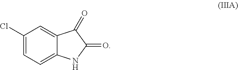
C1(Cl)=CC=C2C(=C1)C(=O)C(=O)N2
